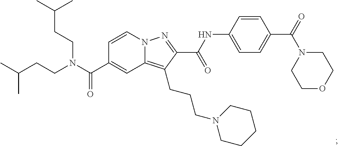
N12C(=C(CCCN3CCCCC3)C(C(NC3=CC=C(C(=O)N4CCOCC4)C=C3)=O)=N1)C=C(C(N(CCC(C)C)CCC(C)C)=O)C=C2
